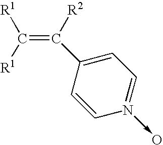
[R1]C([R1])=C([R2])C1=CC=N(->O)C=C1
